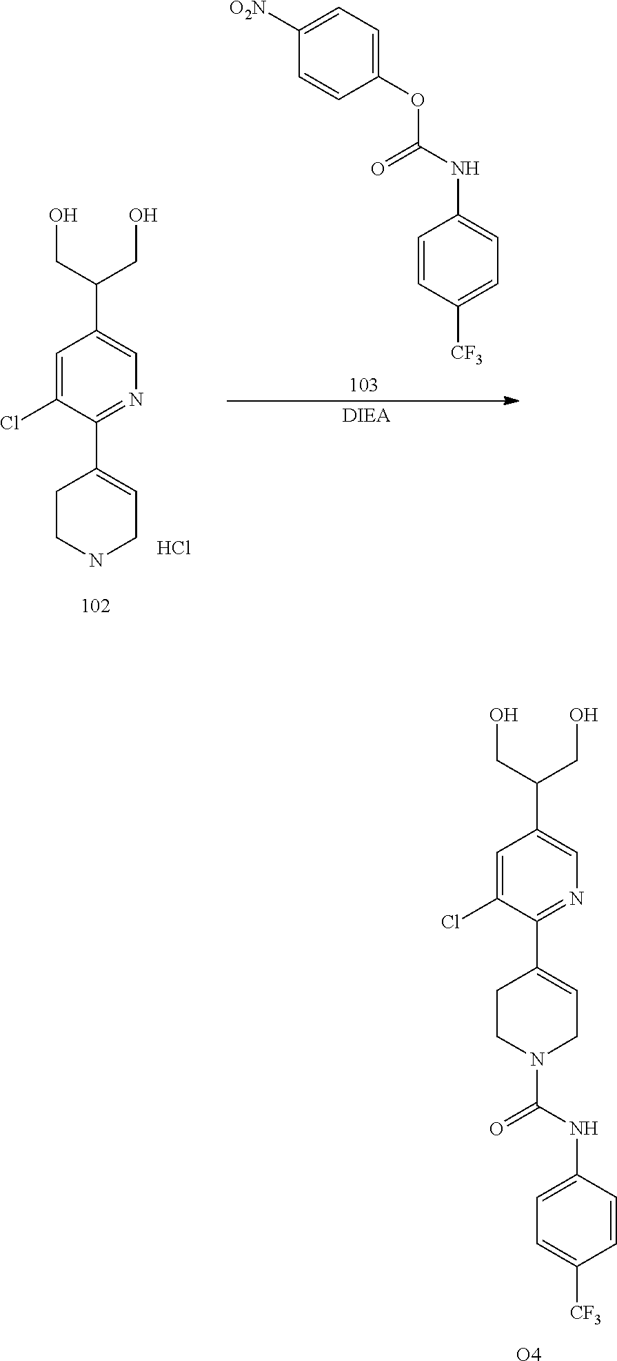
C1=CC([CF3])=CC=C1NC(=O)OC1=CC=C([O2N])C=C1.C1=C(Cl)C(C2=CCNCC2)=NC=C1C(CO)CO.Cl.C1(NC(=O)N2CC=C(C3=NC=C(C(CO)CO)C=C3Cl)CC2)=CC=C([CF3])C=C1.[O4]
